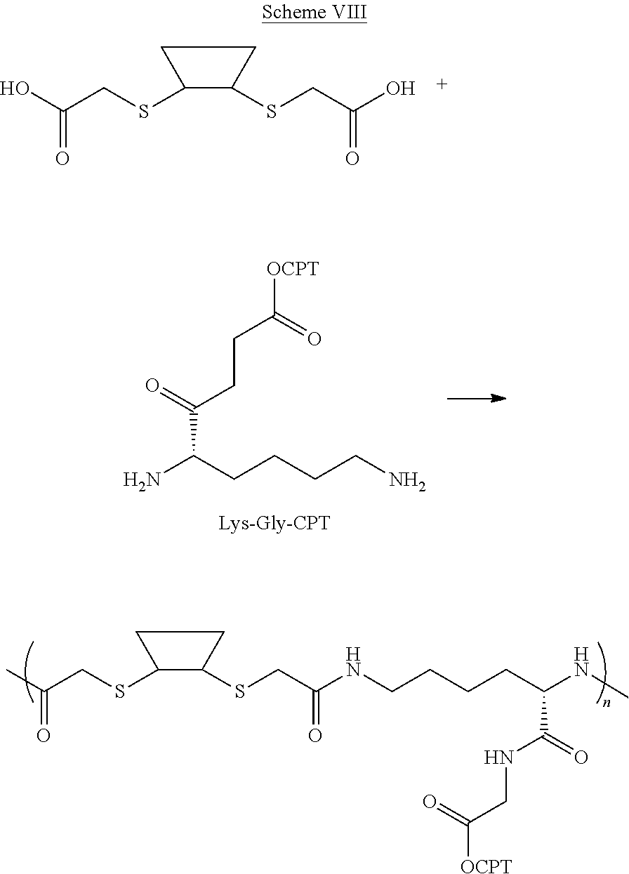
OC(CSC1C(SCC(O)=O)CC1)=O.NC(CCCCN)C(=O)CCC([OCPT])=O.CC(CSC1C(SCC(NCCCCC(NC)C(=O)NCC([OCPT])=O)=O)CC1)=O
